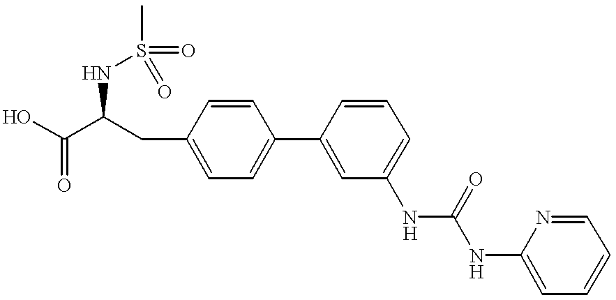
N(C(C(O)=O)CC1=CC=C(C2=CC(NC(=O)NC3=CC=CC=N3)=CC=C2)C=C1)S(=O)(C)=O
